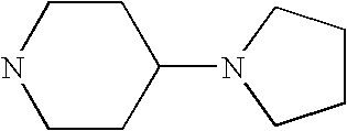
C1CC(N2CCCC2)CCN1
